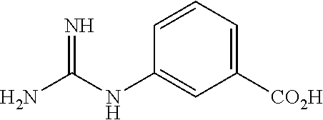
NC(NC1=CC([CO2H])=CC=C1)=N
